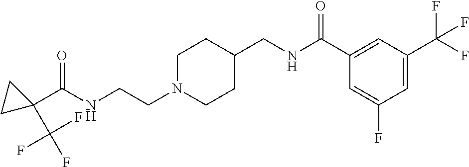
C(NCCN1CCC(CNC(C2=CC(C(F)(F)F)=CC(F)=C2)=O)CC1)(=O)C1(C(F)(F)F)CC1
